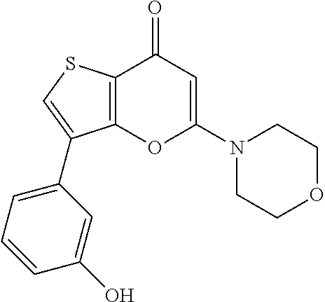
C12=C(C(=O)C=C(N3CCOCC3)O1)SC=C2C1=CC=CC(O)=C1
